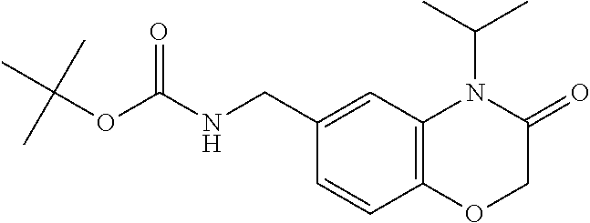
C1=CC2=C(C=C1CNC(=O)OC(C)(C)C)N(C(C)C)C(=O)CO2
